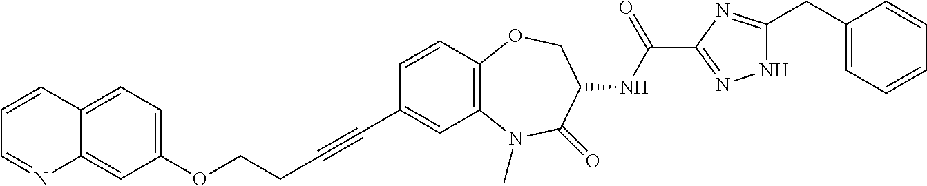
C1=CC2=C(C=C1C#CCCOC1=CC=C3C(=C1)N=CC=C3)N(C)C(=O)C(NC(C1=NNC(CC3=CC=CC=C3)=N1)=O)CO2
